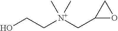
OCC[N+](CC1OC1)(C)C
